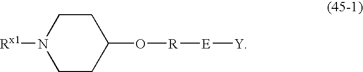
C1CC(O[R][E][Y])CCN1[Rx1]
